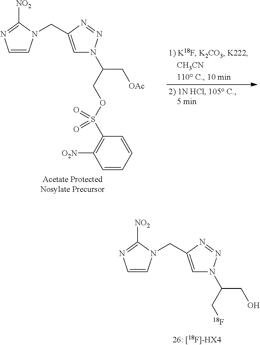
C1=CN(CC2=CN(C(C[OAc])COS(C3=C([O2N])C=CC=C3)(=O)=O)N=N2)C([NO2])=N1.C1=CN(CC2=CN(C(CO)C[18F])N=N2)C([NO2])=N1
